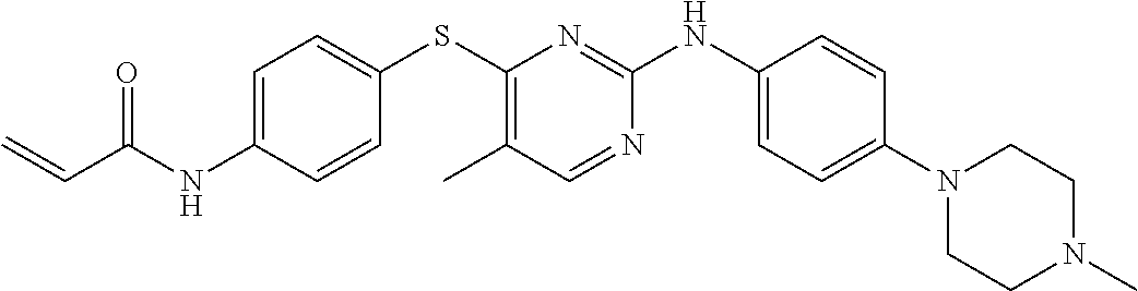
C1=C(NC(C=C)=O)C=CC(SC2=C(C)C=NC(NC3=CC=C(N4CCN(C)CC4)C=C3)=N2)=C1
